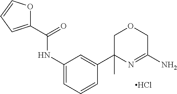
C1(C(=O)NC2=CC=CC(C3(C)N=C(N)COC3)=C2)=CC=CO1.Cl
